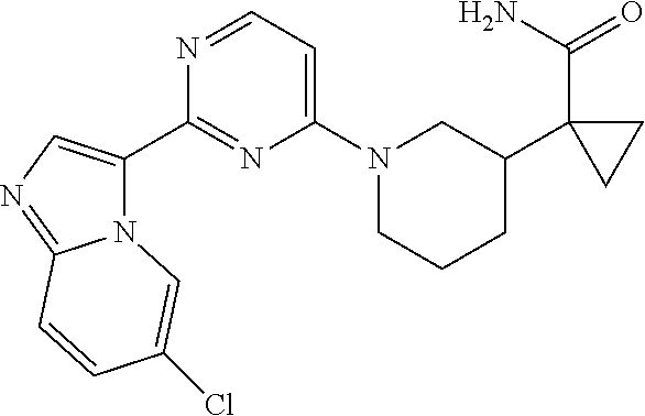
N12C(C3=NC(N4CCCC(C5(C(=O)N)CC5)C4)=CC=N3)=CN=C1C=CC(Cl)=C2
